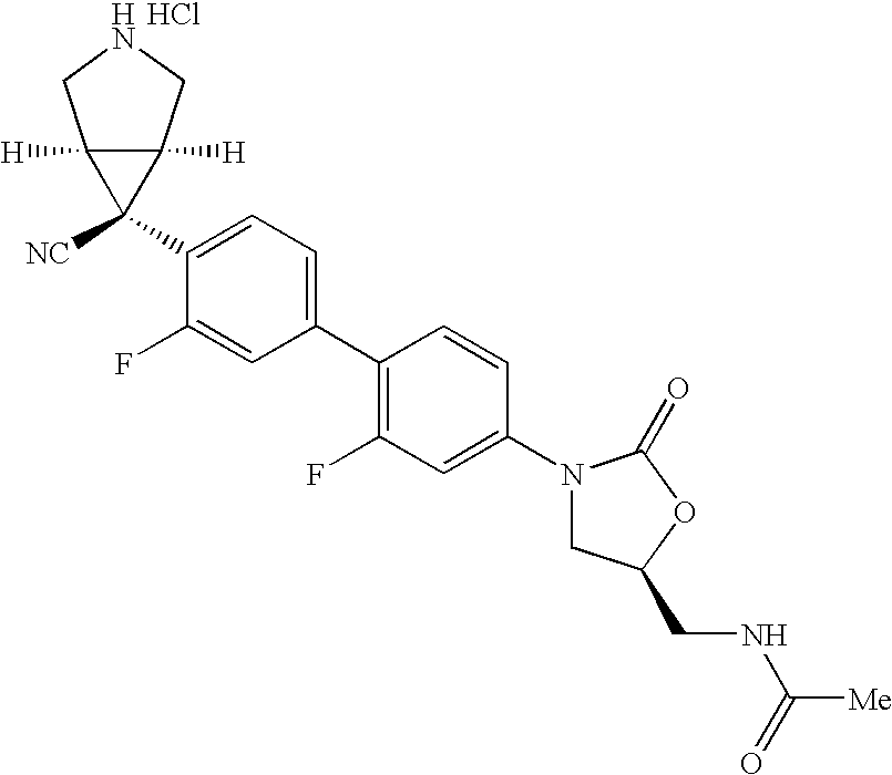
C1(N2CC(CNC([Me])=O)OC2=O)=CC(F)=C(C2=CC=C(C3([NC])C4([H])C3([H])CNC4)C(F)=C2)C=C1.Cl
